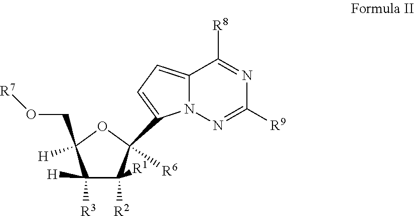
C1([R3])([H])C(CO[R7])([H])OC([R6])(C2=CC=C3N2N=C([R9])N=C3[R8])C1([R2])[R1]
